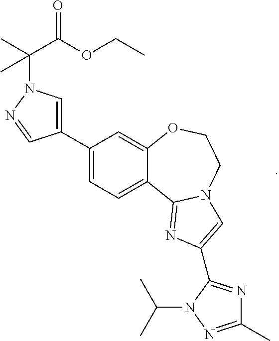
C1(C2=CN(C(C)(C(OCC)=O)C)N=C2)=CC=C2C(=C1)OCCN1C2=NC(C2=NC(C)=NN2C(C)C)=C1
